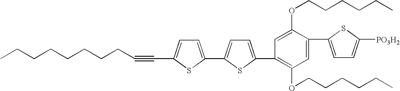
CCCCCCCCC#CC1=CC=C(C2=CC=C(C3=C(OCCCCCC)C=C(C4=CC=C([PO3H2])S4)C(OCCCCCC)=C3)S2)S1
